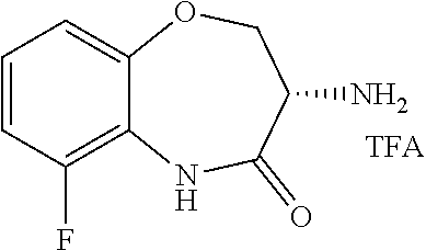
C1=CC(F)=C2C(=C1)OCC(N)C(=O)N2.[TFA]
